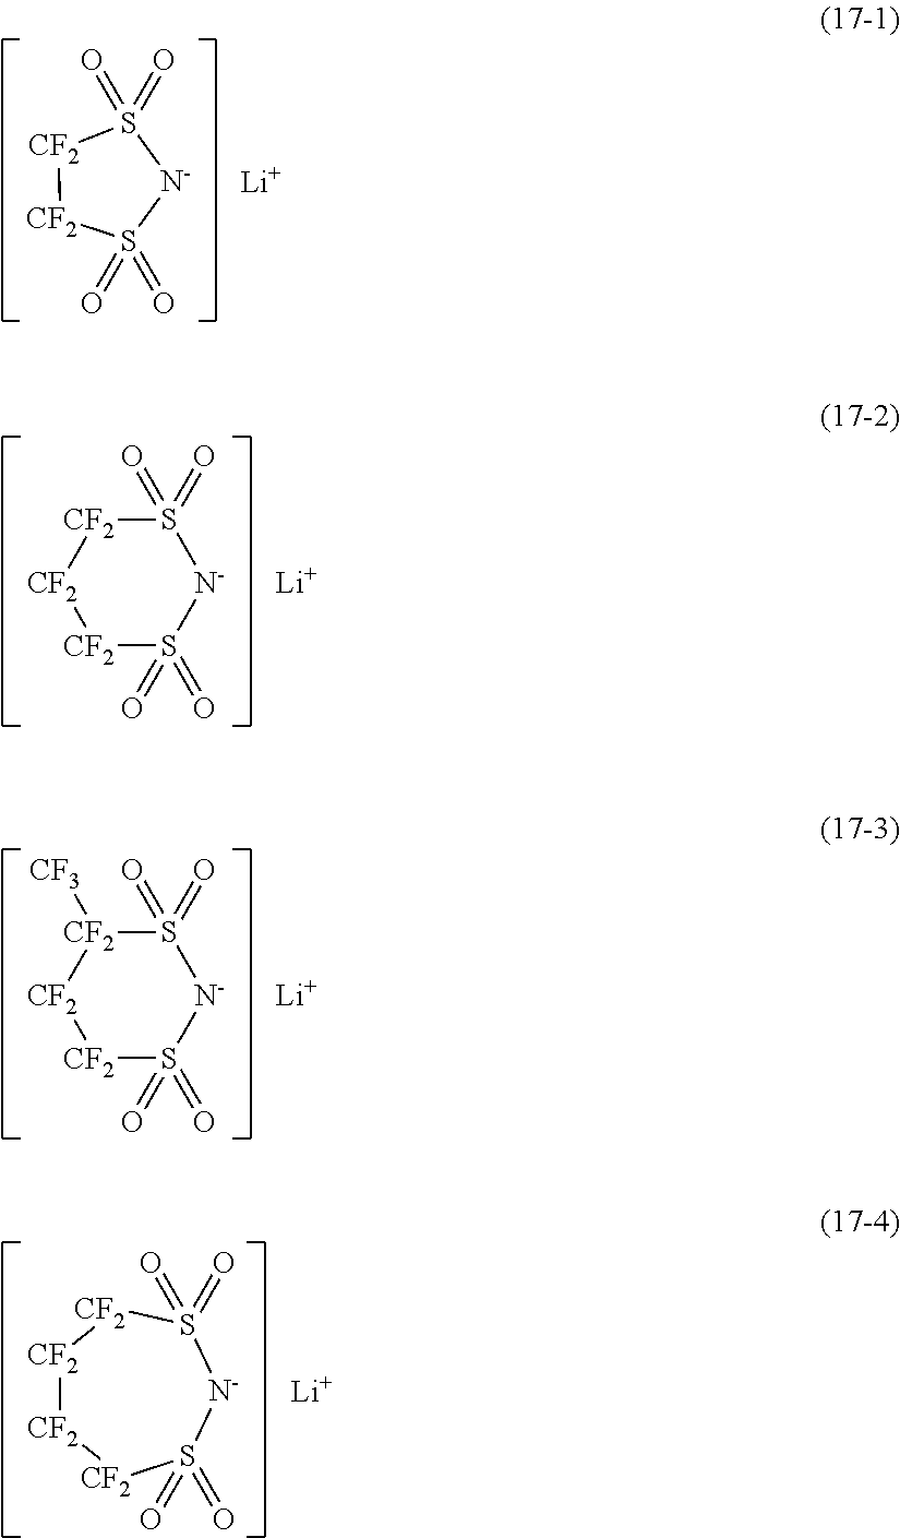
[CF2]1[CF2]S(=O)(=O)[N-]S1(=O)=O.[Li].S1(=O)(=O)[CF2][CF2][CF2]S(=O)(=O)[N-]1.[Li].[Li].S1(=O)(=O)[N-]S(=O)(=O)[CF2][CF2][CF2]1[CF3].[CF2]1[CF2][CF2]S(=O)(=O)[N-]S(=O)(=O)[CF2]1.[Li]
